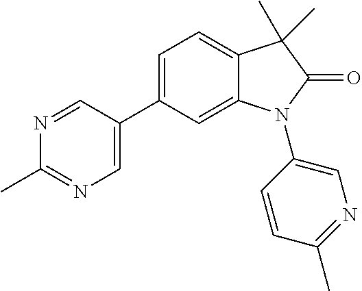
C1=C(C2=CC=C3C(=C2)N(C2=CN=C(C)C=C2)C(=O)C3(C)C)C=NC(C)=N1
